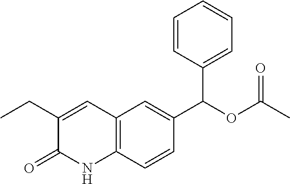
C(C1=CC2=C(NC1=O)C=CC(C(OC(C)=O)C1=CC=CC=C1)=C2)C
